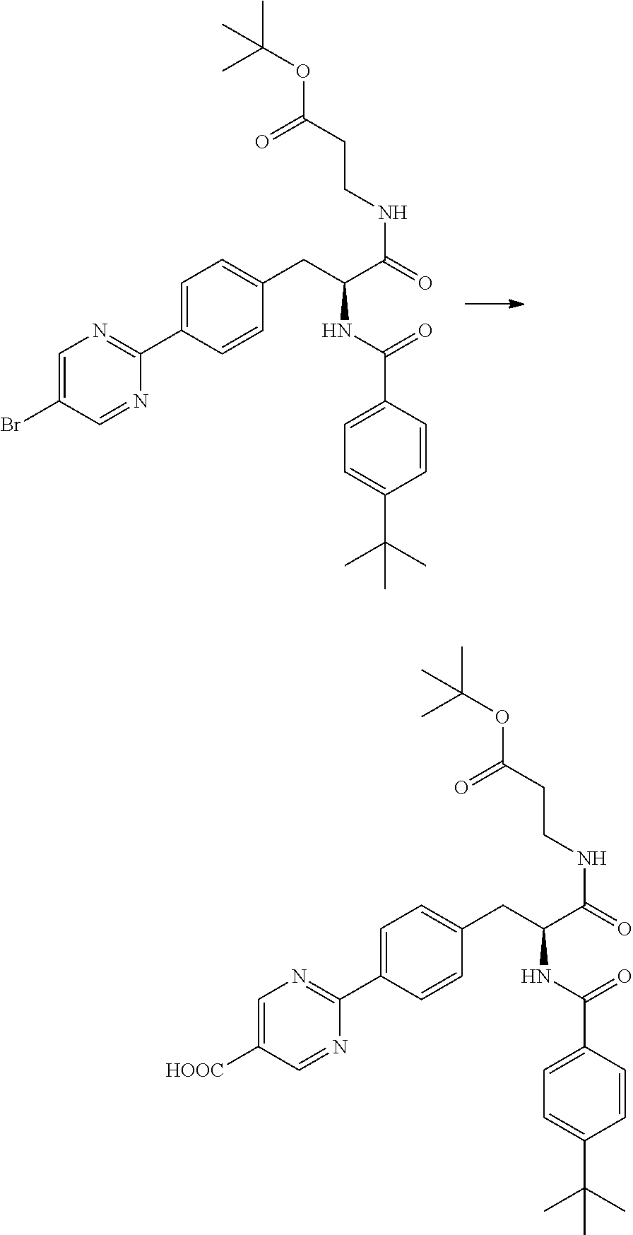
BrC1=CN=C(C2=CC=C(CC(NC(C3=CC=C(C(C)(C)C)C=C3)=O)C(NCCC(OC(C)(C)C)=O)=O)C=C2)N=C1.[HOOC]C1=CN=C(C2=CC=C(CC(NC(C3=CC=C(C(C)(C)C)C=C3)=O)C(NCCC(OC(C)(C)C)=O)=O)C=C2)N=C1
